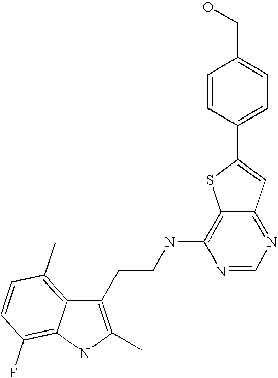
C1(CCNC2=C3C(=NC=N2)C=C(C2=CC=C(CO)C=C2)S3)=C(C)NC2=C(F)C=CC(C)=C12
